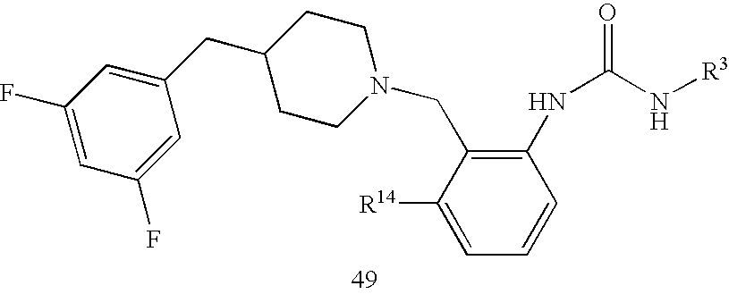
C1(F)=CC(F)=CC(CC2CCN(CC3=C(NC(=O)N[R3])C=CC=C3[R14])CC2)=C1
